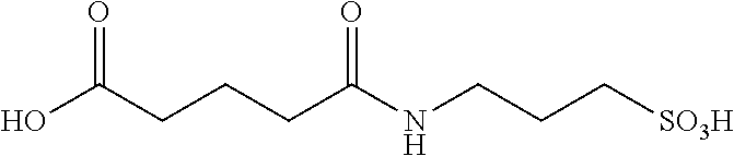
C(CCCC(NCCC[SO3H])=O)(O)=O
